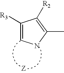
C1(C)=C([R2])C([R3])=CN1
